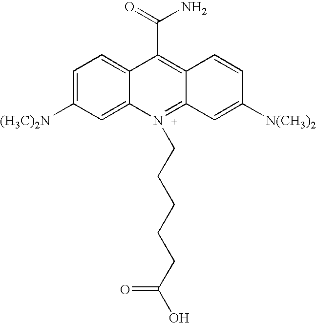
C12=CC([(H3C)2N])=CC=C1C(C(=O)N)=C1C(=N2CCCCCC(O)=O)C=C([N(CH3)2])C=C1
